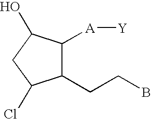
C1(CCB)C([A][Y])C(O)CC1Cl
